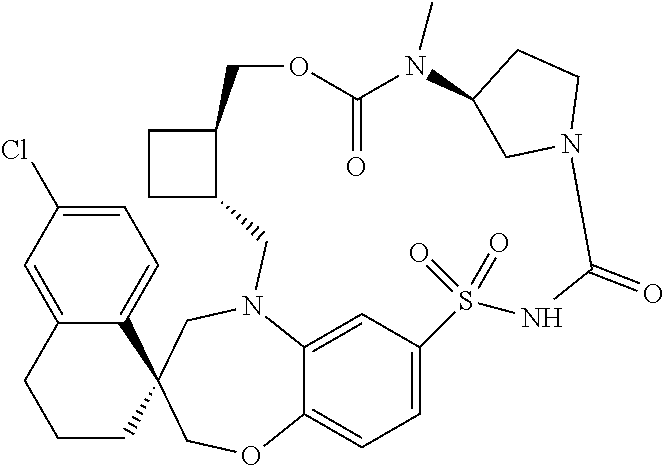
C1C2C(C1)COC(=O)N(C)C1CN(CC1)C(=O)NS(=O)(=O)C1=CC=C3C(=C1)N(CC1(CO3)C3=CC=C(Cl)C=C3CCC1)C2
